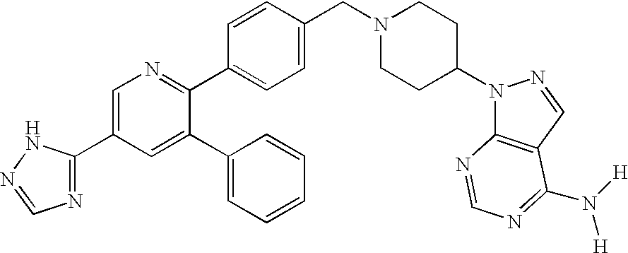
C1=C(C2=NC=NN2)C=C(C2=CC=CC=C2)C(C2=CC=C(CN3CCC(N4C5=C(C=N4)C(N([H])[H])=NC=N5)CC3)C=C2)=N1
